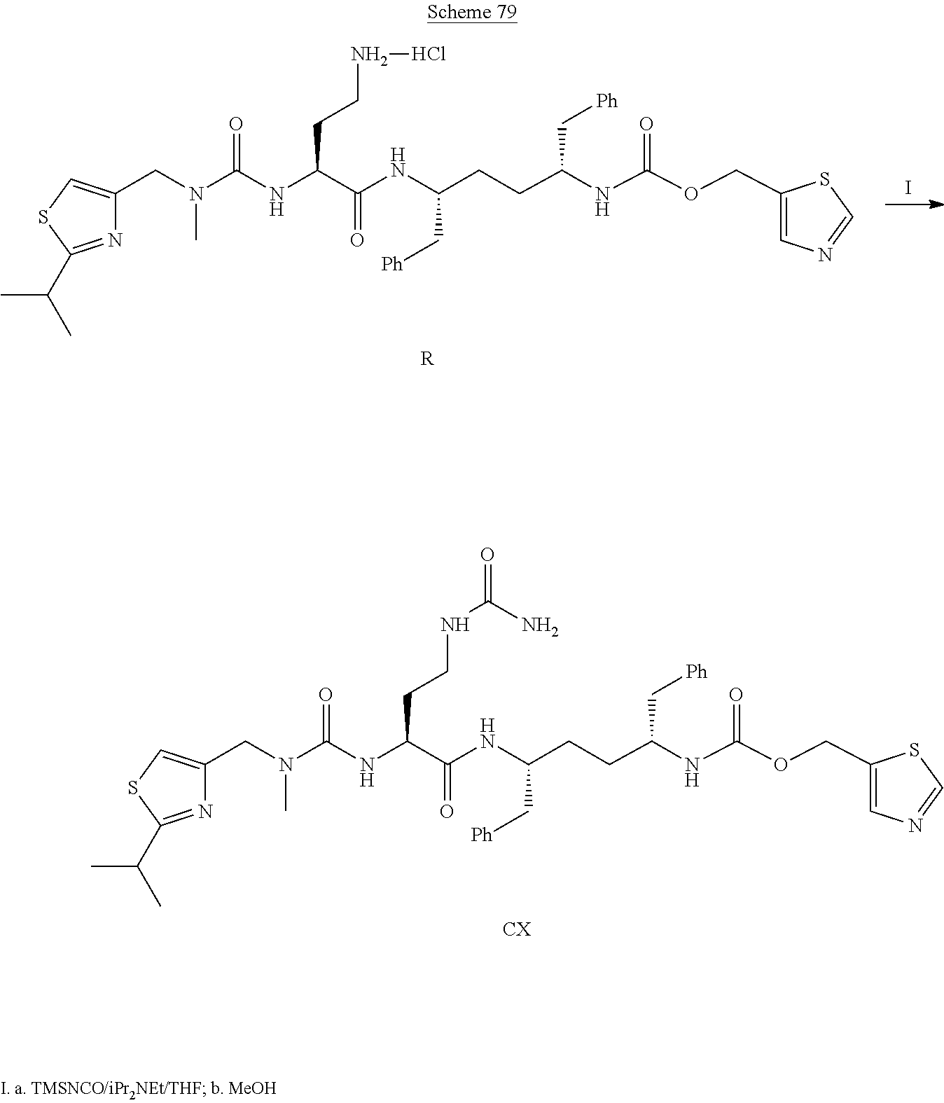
I.[R].N1=C(C(C)C)SC=C1CN(C(NC(CCNCl)C(NC(CCC(NC(OCC1=CN=CS1)=O)C[Ph])C[Ph])=O)=O)C.[CX].N1=C(C(C)C)SC=C1CN(C(NC(CCNC(=O)N)C(NC(CCC(NC(OCC1=CN=CS1)=O)C[Ph])C[Ph])=O)=O)C
